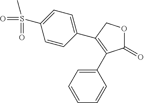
C1(=O)OCC(C2=CC=C(S(=O)(=O)C)C=C2)=C1C1=CC=CC=C1
